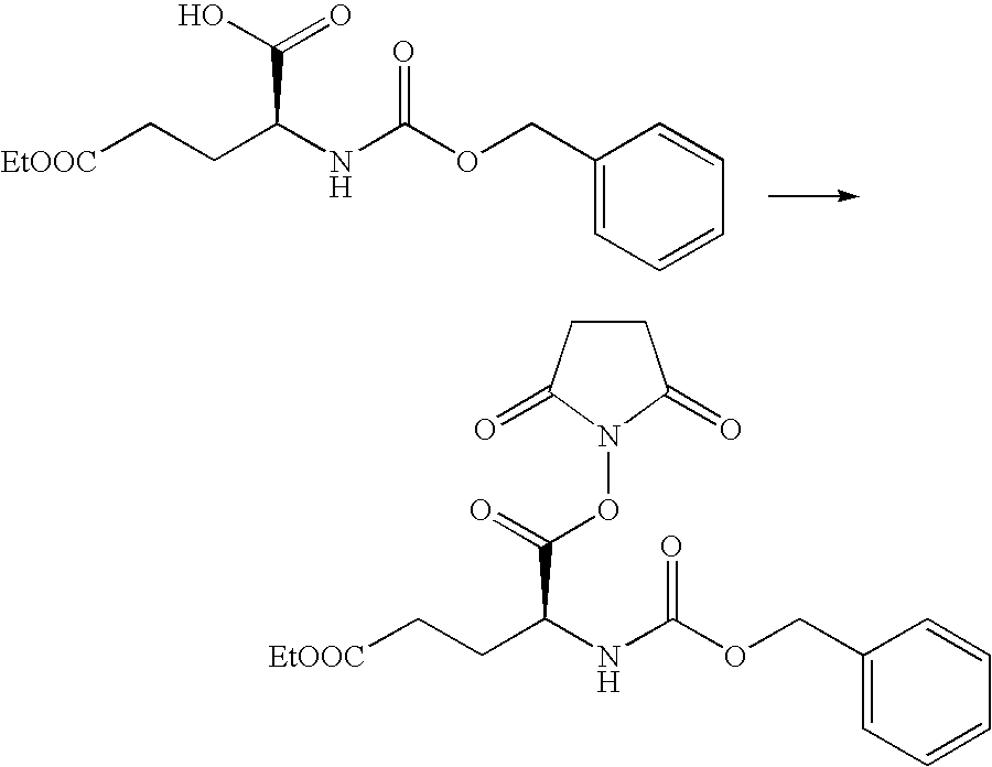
[EtOOC]CCC(NC(OCC1=CC=CC=C1)=O)C(O)=O.[EtOOC]CCC(NC(OCC1=CC=CC=C1)=O)C(=O)ON1C(=O)CCC1=O
